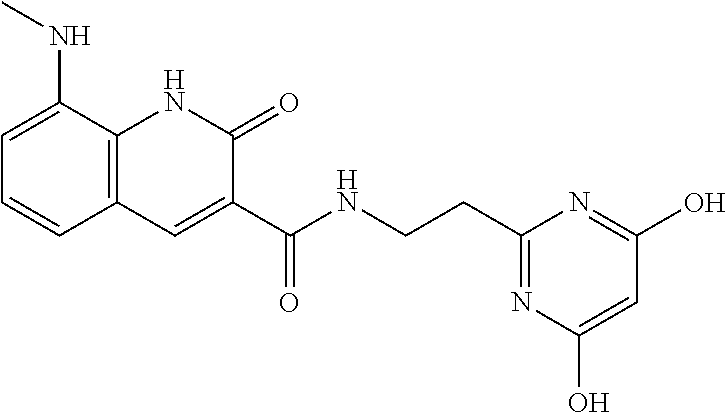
C1=C(NC)C2=C(C=C1)C=C(C(NCCC1=NC(O)=CC(O)=N1)=O)C(=O)N2
